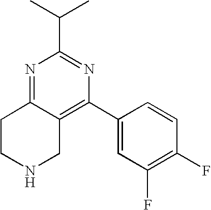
N1=C2C(=C(C3=CC(F)=C(F)C=C3)N=C1C(C)C)CNCC2
